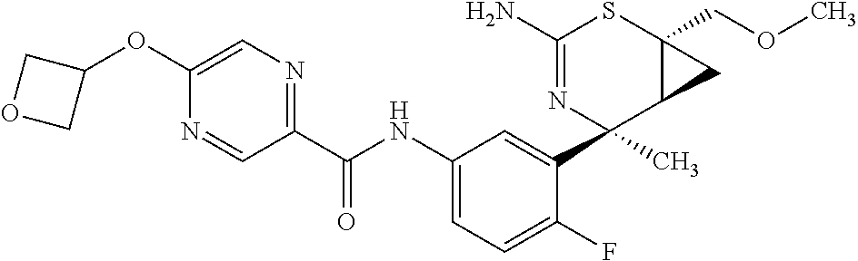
N1=CC(C(NC2=CC=C(F)C(C3(C)C4C(COC)(SC(N)=N3)C4)=C2)=O)=NC=C1OC1COC1
